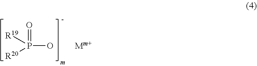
OP([R20])([R19])=O.[Mm+]
